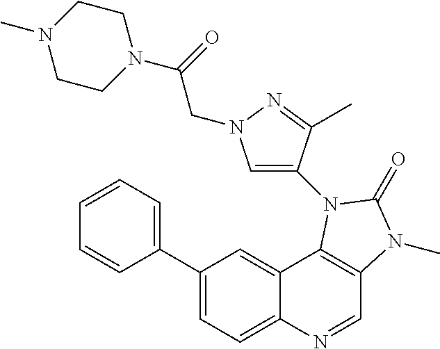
C1=CC=C(C2=CC=C3C(=C2)C2=C(C=N3)N(C)C(=O)N2C2=CN(CC(N3CCN(C)CC3)=O)N=C2C)C=C1
